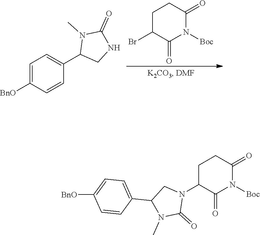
C1C(Br)C(=O)N([Boc])C(=O)C1.C1=C([BnO])C=CC(C2CNC(=O)N2C)=C1.C1C(N2CC(C3=CC=C([BnO])C=C3)N(C)C2=O)C(=O)N([Boc])C(=O)C1
